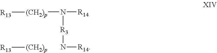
N([R3]N[R14])([R14])[(CH2)p][R13].[(CH2)p][R13]
